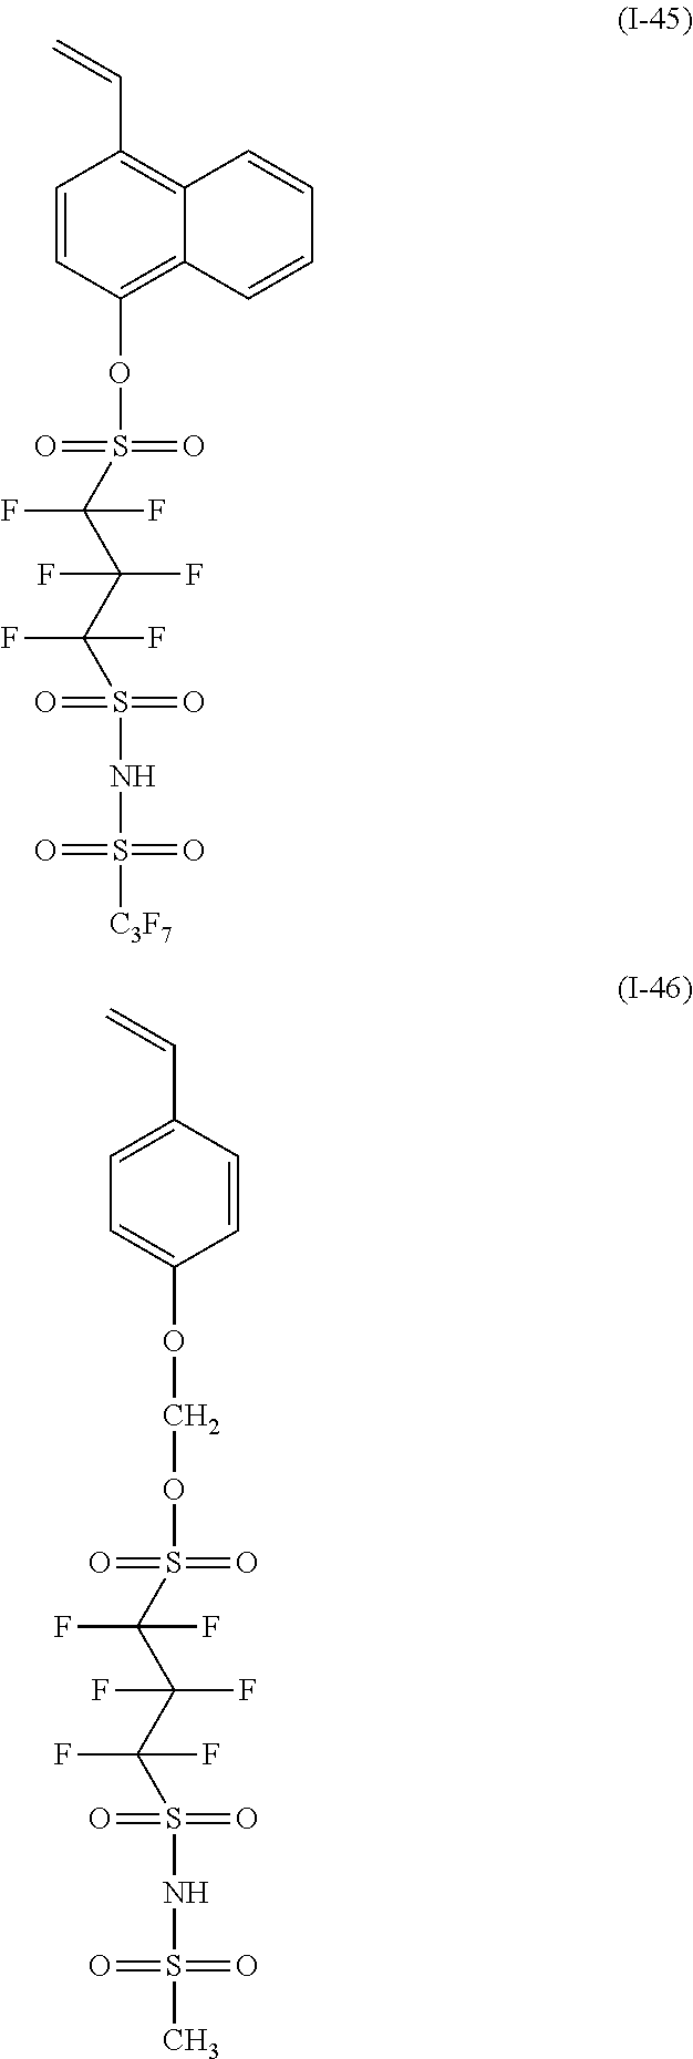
O=S(=O)(NS(=O)(=O)[C3F7])C(C(C(S(OC1=C2C(=C(C=C)C=C1)C=CC=C2)(=O)=O)(F)F)(F)F)(F)F.O=S(=O)(NS(=O)(=O)C)C(C(C(S(=O)(=O)OCOC1=CC=C(C=C)C=C1)(F)F)(F)F)(F)F
